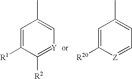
C1=C([R1])C([R2])=[Y]C=C1C.C1=C([R20])[Z]=CC=C1C
